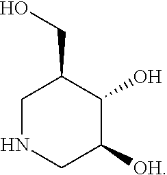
C1NCC([OH])C(O)C1CO
